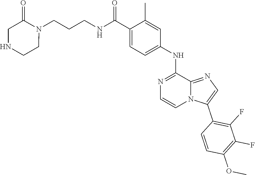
C1=C(C(=O)NCCCN2C(=O)CNCC2)C(C)=CC(NC2=NC=CN3C2=NC=C3C2=C(F)C(F)=C(OC)C=C2)=C1
